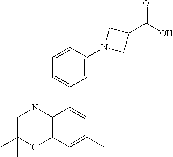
C1=CC(N2CC(C(O)=O)C2)=CC(C2=CC(C)=CC3=C2NCC(C)(C)O3)=C1
